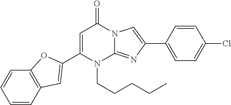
C1(C2=CC3=C(C=CC=C3)O2)=CC(=O)N2C(=NC(C3=CC=C(Cl)C=C3)=C2)N1CCCCC
